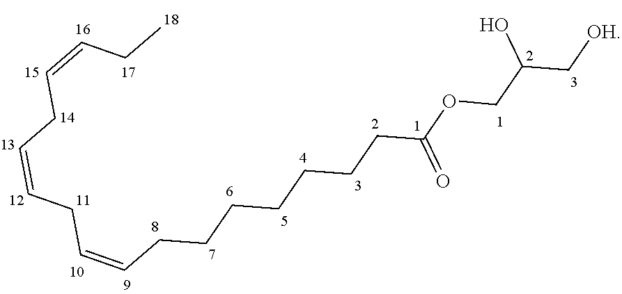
C(C=CCCCCCCCC(OCC(C[OH])O)=O)C=CCC=CCC
